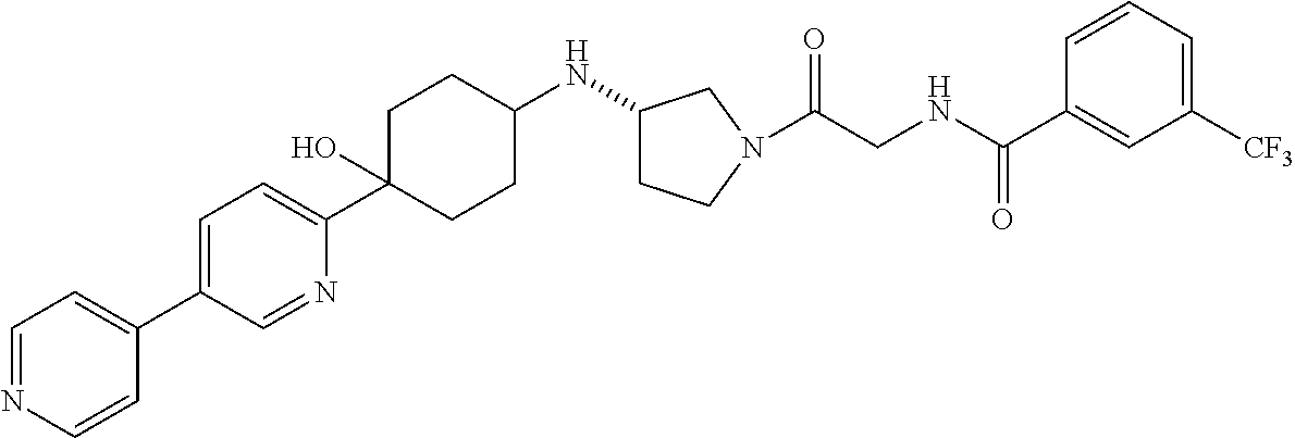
C1=C(C2=CC=NC=C2)C=NC(C2(O)CCC(NC3CCN(C(CNC(C4=CC([CF3])=CC=C4)=O)=O)C3)CC2)=C1
